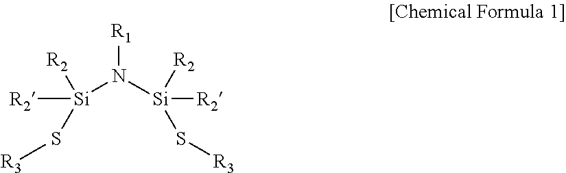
[R1]N([Si]([R2])(S[R3])[R2])[Si]([R2])(S[R3])[R2]
